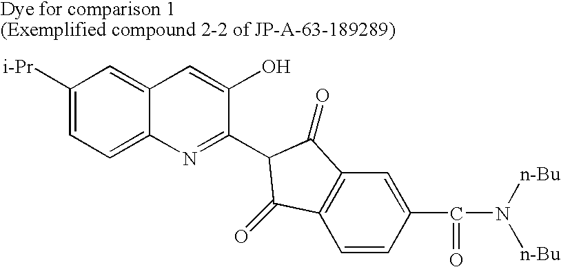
C1([i-Pr])=CC=C2C(=C1)C=C(O)C(C1C(=O)C3=C(C=CC(C(N([n-Bu])[n-Bu])=O)=C3)C1=O)=N2
